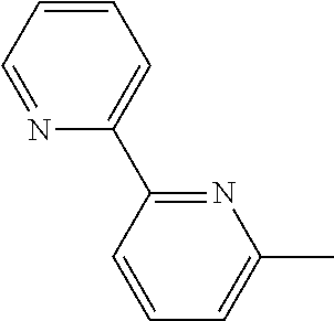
N1=C(C2=CC=CC=N2)C=CC=C1C
